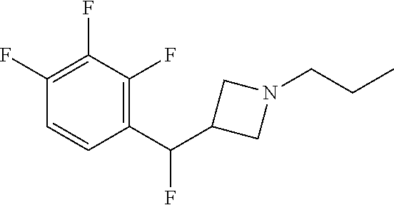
C1(C(C2CN(CCC)C2)F)=C(F)C(F)=C(F)C=C1
